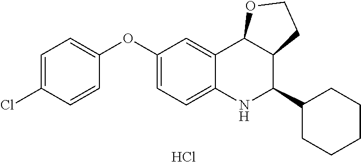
Cl.C12=CC(OC3=CC=C(Cl)C=C3)=CC=C1NC(C1CCCCC1)C1C2OCC1
